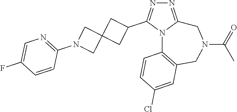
N1=C2N(C(C3CC4(C3)CN(C3=NC=C(F)C=C3)C4)=N1)C1=C(CN(C(=O)C)C2)C=C(Cl)C=C1
